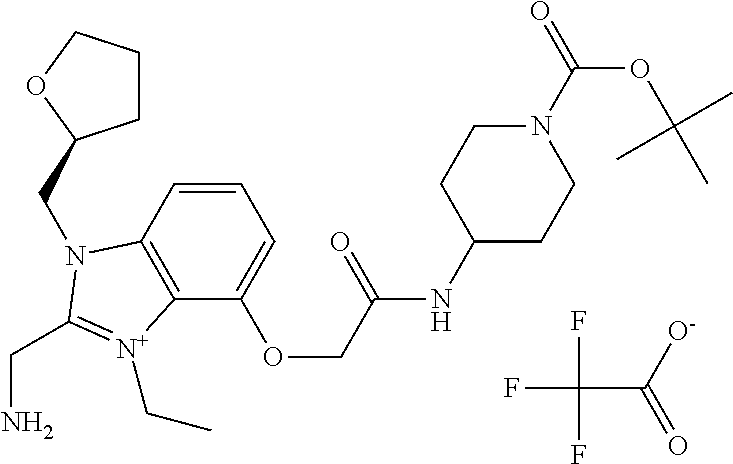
C1=CC2=C(C(OCC(NC3CCN(C(=O)OC(C)(C)C)CC3)=O)=C1)[N+](CC)=C(CN)N2CC1CCCO1.FC(C([O-])=O)(F)F
